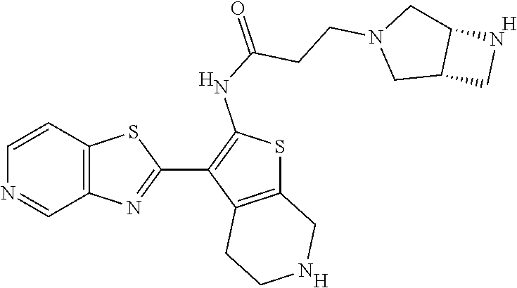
C12=C(C=CN=C1)SC(C1=C(NC(=O)CCN3CC4C(C3)NC4)SC3=C1CCNC3)=N2.[H].[H].[H]
